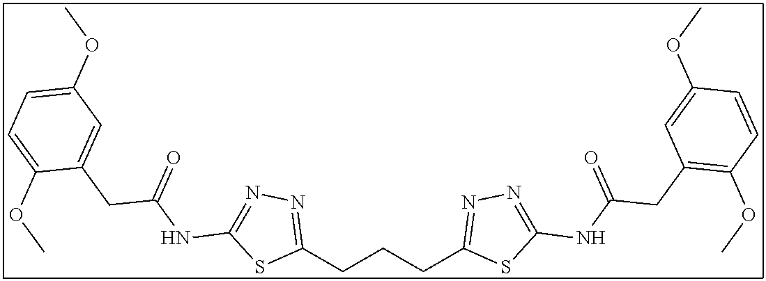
C1(CCCC2=NN=C(NC(CC3=C(OC)C=CC(OC)=C3)=O)S2)=NN=C(NC(CC2=CC(OC)=CC=C2OC)=O)S1
